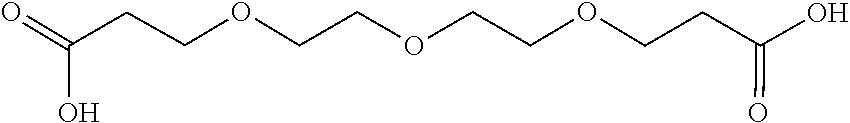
C(=O)(CCOCCOCCOCCC(=O)O)O
